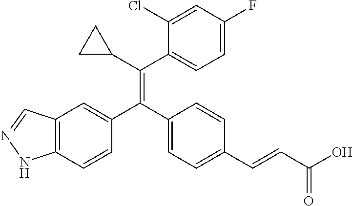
C12=C(C=CC(C(C3=CC=C(C=CC(O)=O)C=C3)=C(C3CC3)C3=CC=C(F)C=C3Cl)=C1)NN=C2
